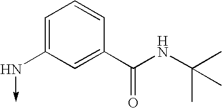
C1=C(N->C)C=C(C(NC(C)(C)C)=O)C=C1
